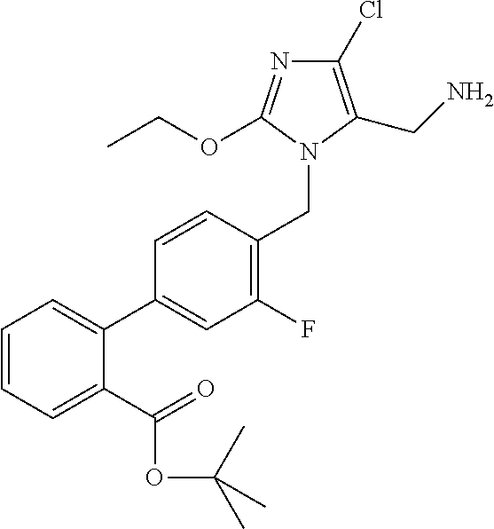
C1=CC=C(C(=O)OC(C)(C)C)C(C2=CC(F)=C(CN3C(CN)=C(Cl)N=C3OCC)C=C2)=C1
